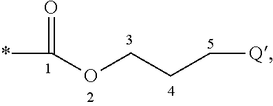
O=C(*)OCCC[Q]
